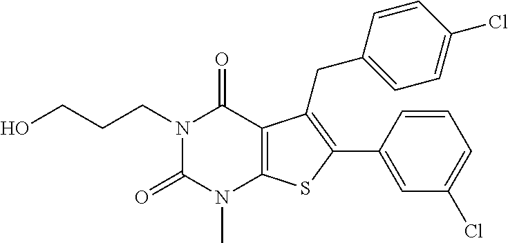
N1(CCCO)C(=O)N(C)C2=C(C1=O)C(CC1=CC=C(Cl)C=C1)=C(C1=CC(Cl)=CC=C1)S2
